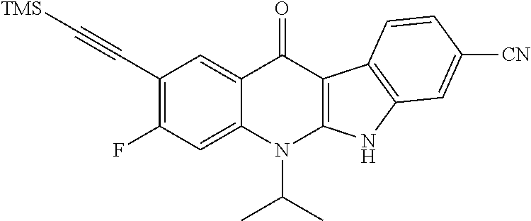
C1(C#C[TMS])=C(F)C=C2C(=C1)C(=O)C1=C(N2C(C)C)NC2=C1C=CC([CN])=C2
